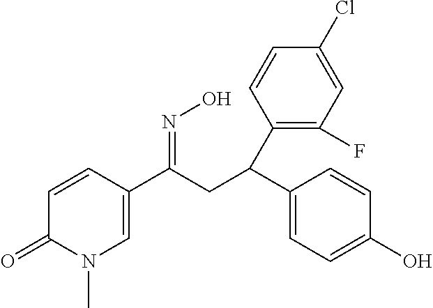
C1(C(CC(C2=CN(C)C(=O)C=C2)=NO)C2=C(F)C=C(Cl)C=C2)=CC=C(O)C=C1
